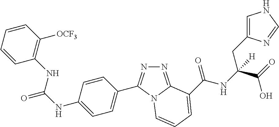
C1=CC=CC([OCF3])=C1NC(NC1=CC=C(C2=NN=C3N2C=CC=C3C(NC(C(=O)O)(CC2=CNC=N2)[H])=O)C=C1)=O
